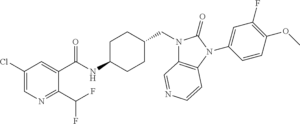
C1(Cl)=CN=C(C(F)F)C(C(NC2CCC(CN3C4=C(N(C5=CC(F)=C(OC)C=C5)C3=O)C=CN=C4)CC2)=O)=C1
